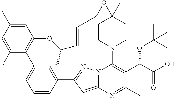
C1=C(C)C=C(F)C2=C1OC(C)C=CCOC1(C)CCN(C3=C(C(C(O)=O)OC(C)(C)C)C(C)=NC4=CC(=NN43)C3=CC2=CC=C3)CC1
